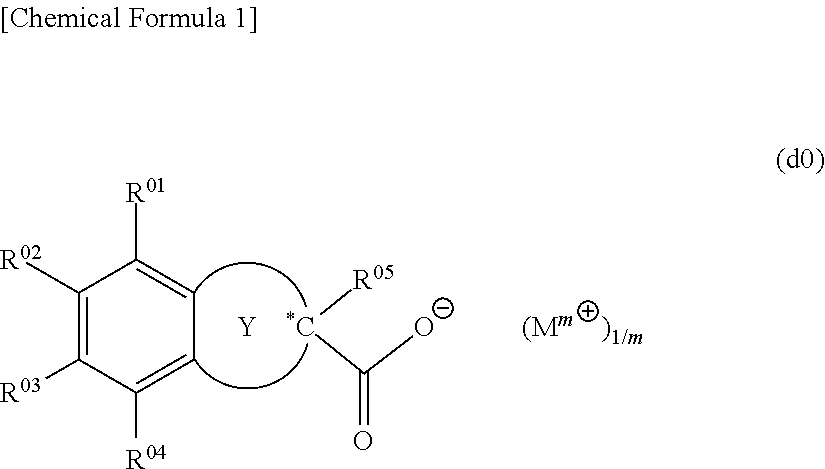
C1([R02])=C([R03])C([R04])=CC=C1[R01].C(=O)([O-])[*C][R05].[Y].[(Mm].[)1/m]
